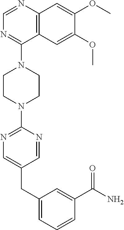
C12=C(N=CN=C1N1CCN(C3=NC=C(CC4=CC=CC(C(N)=O)=C4)C=N3)CC1)C=C(OC)C(OC)=C2
